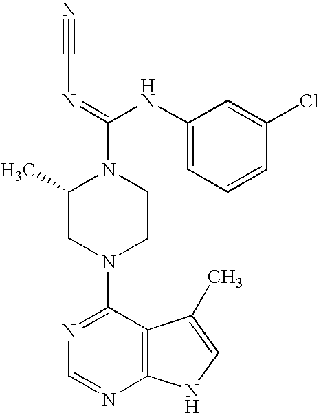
C1(N2CCN(C(=NC#N)NC3=CC=CC(Cl)=C3)C(C)C2)=NC=NC2=C1C(C)=CN2
